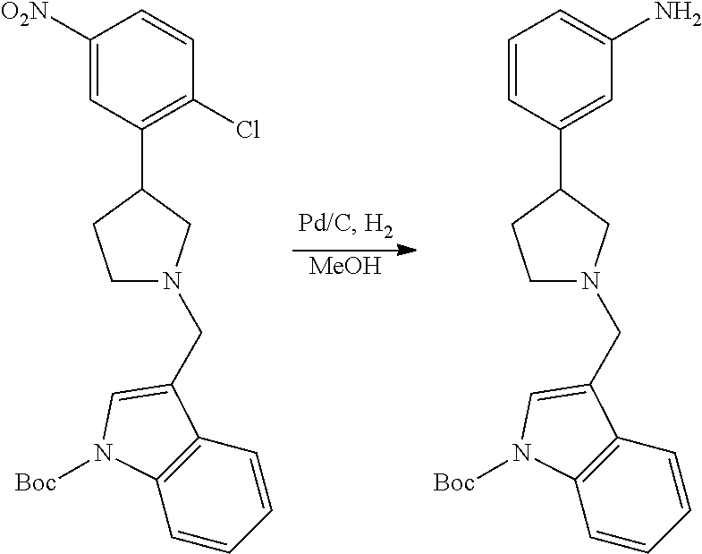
C1([O2N])=CC(C2CCN(CC3=CN([Boc])C4=C3C=CC=C4)C2)=C(Cl)C=C1.C1=CC(C2CCN(CC3=CN([Boc])C4=C3C=CC=C4)C2)=CC(N)=C1.[MeOH]
